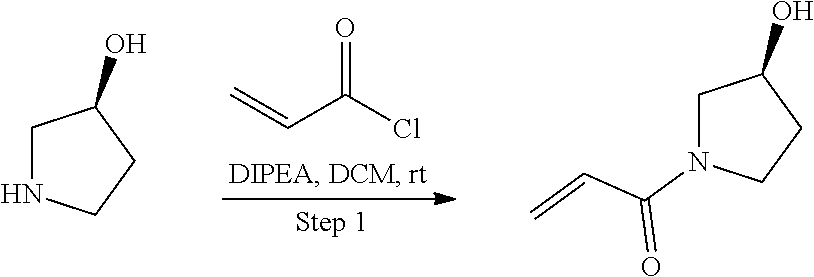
C(C(=O)Cl)=C.C1NCCC1O.C1N(C(=O)C=C)CCC1O
